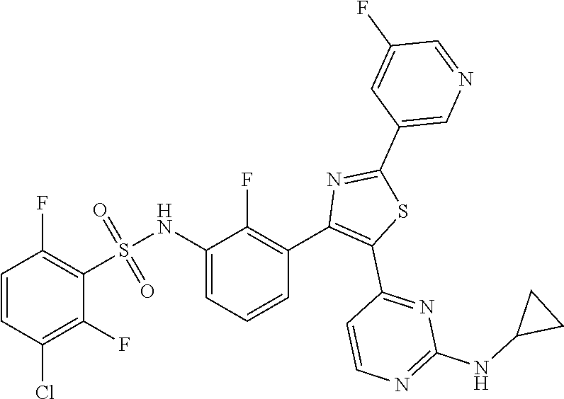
C1(C2=CN=CC(F)=C2)=NC(C2=C(F)C(NS(C3=C(F)C=CC(Cl)=C3F)(=O)=O)=CC=C2)=C(C2=NC(NC3CC3)=NC=C2)S1
